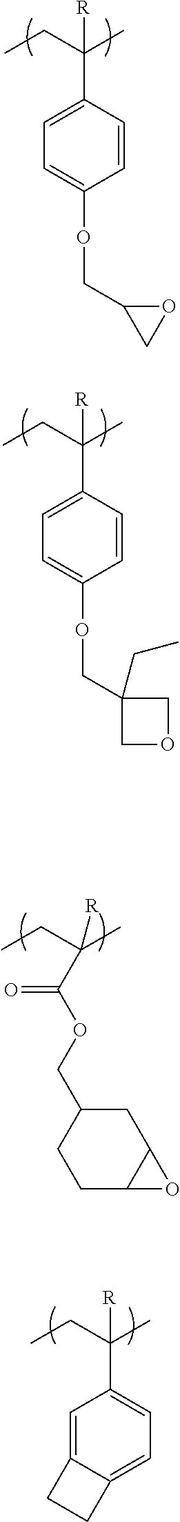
CCC(C)([R])C1=CC=C(OCC2CO2)C=C1.CCC(C)([R])C1=CC=C(OCC2(CC)COC2)C=C1.CCC(C)([R])C(OCC1CC2C(CC1)O2)=O.CCC(C)([R])C1=CC=C2C(=C1)CC2
